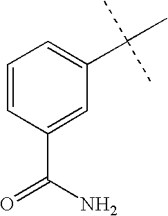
C1=CC(C(N)=O)=CC(C(C)(C)C)=C1
